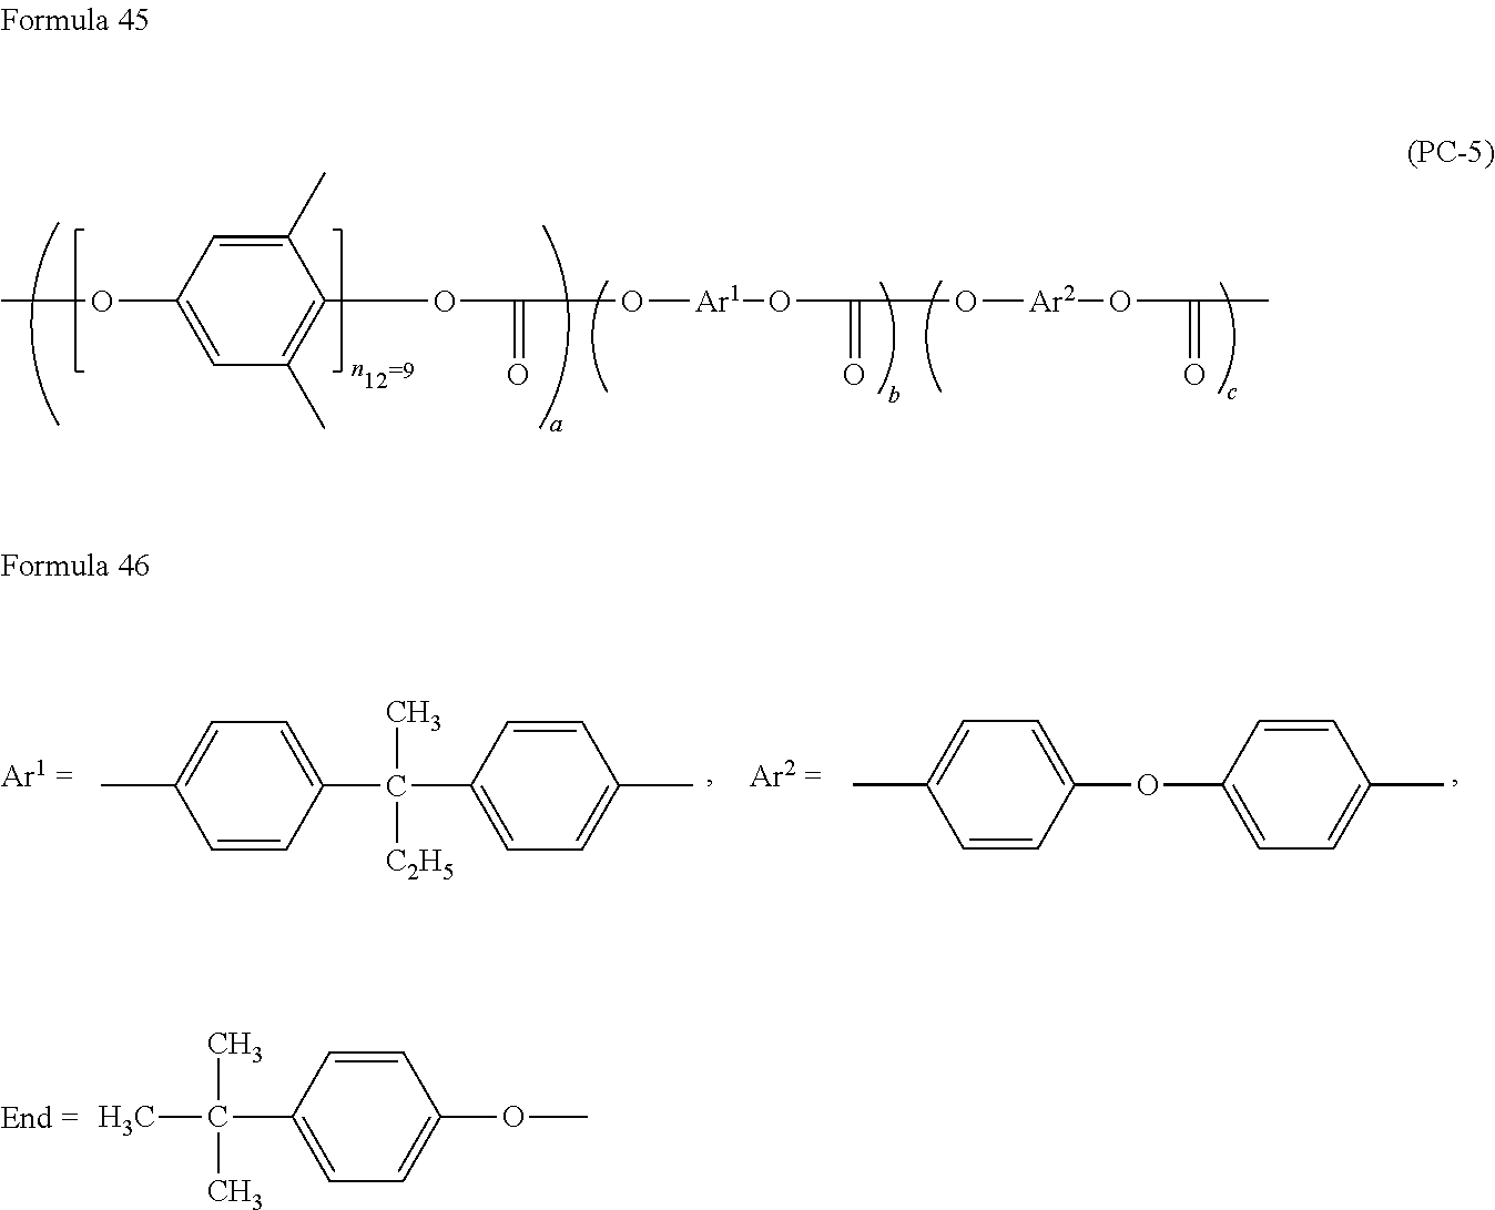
COC1=CC(C)=C(OC(=O)O[Ar1]OC(=O)O[Ar2]OC(C)=O)C(C)=C1.C1=CC(C(C)(C)C)=CC=C1OC.C1=CC(OC2=CC=C(C)C=C2)=CC=C1C.C1=CC(C(C2=CC=C(C)C=C2)(C)[C2H5])=CC=C1C
